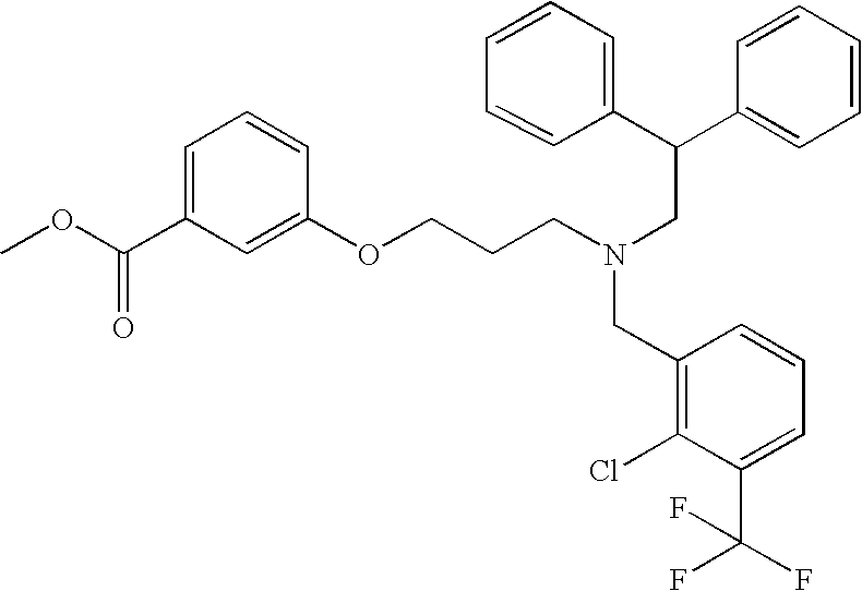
O(C(C1=CC=CC(OCCCN(CC(C2=CC=CC=C2)C2=CC=CC=C2)CC2=C(Cl)C(C(F)(F)F)=CC=C2)=C1)=O)C
